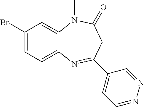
C1(Br)=CC=C2C(=C1)N(C)C(=O)CC(C1=CC=NN=C1)=N2
